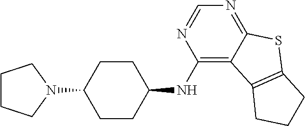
C1CCN(C2CCC(NC3=C4C(=NC=N3)SC3=C4CCC3)CC2)C1
